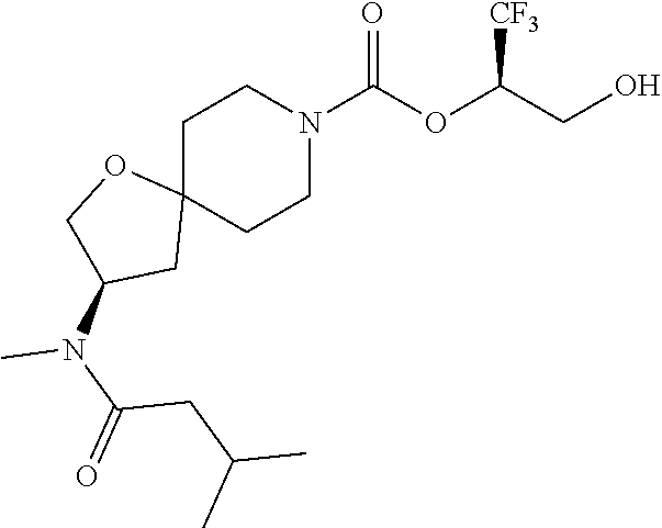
C1C2(CCN(C(OC(CO)[CF3])=O)C1)OCC(N(C)C(=O)CC(C)C)C2
